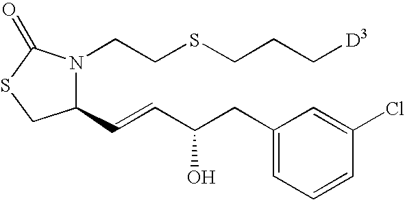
N1(CCSCCC[D3])C(C=CC(CC2=CC=CC(Cl)=C2)O)CSC1=O
